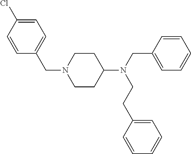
C(N1CCC(N(CC2=CC=CC=C2)CCC2=CC=CC=C2)CC1)C1=CC=C(Cl)C=C1
